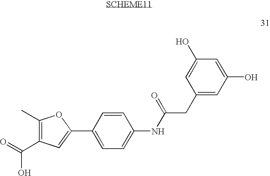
C1(C2=CC(C(O)=O)=C(C)O2)=CC=C(NC(CC2=CC(O)=CC(O)=C2)=O)C=C1
